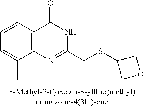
C1=C(C)C2=C(C=C1)C(=O)NC(CSC1COC1)=N2
